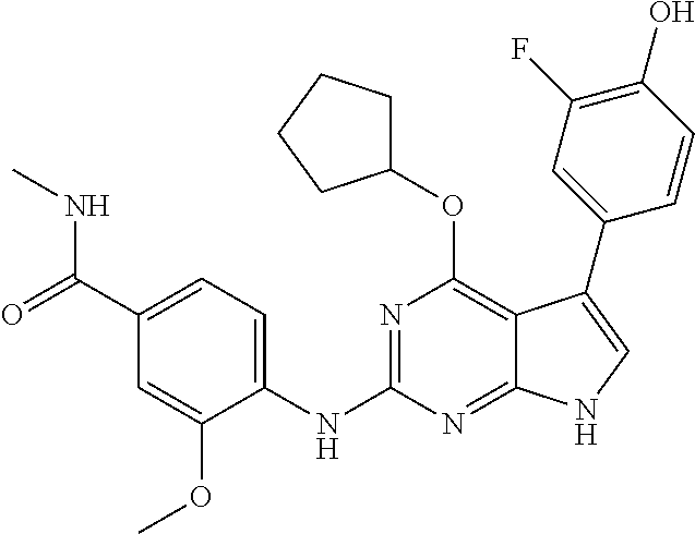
C1(C(=O)NC)=CC=C(NC2=NC(OC3CCCC3)=C3C(=N2)NC=C3C2=CC(F)=C(O)C=C2)C(OC)=C1
